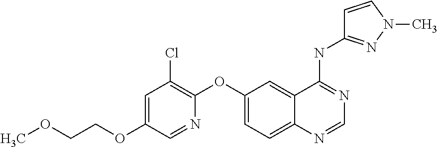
O(CCOC1=CC(Cl)=C(OC2=CC=C3C(=C2)C(NC2=NN(C)C=C2)=NC=N3)N=C1)C
